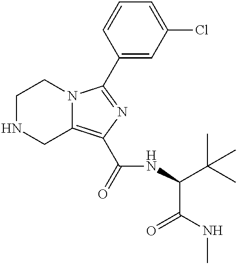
C1NCC2=C(C(=O)NC(C(C)(C)C)C(NC)=O)N=C(C3=CC(Cl)=CC=C3)N2C1
